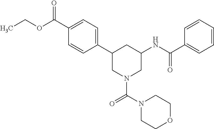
C1(C(OCC)=O)=CC=C(C2CN(C(N3CCOCC3)=O)CC(NC(C3=CC=CC=C3)=O)C2)C=C1
